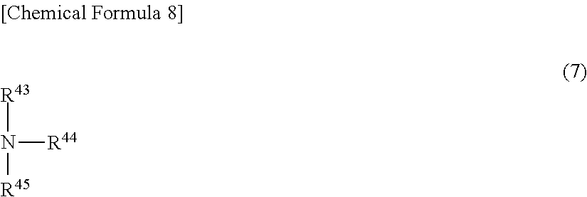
[R43]N([R45])[R44]
